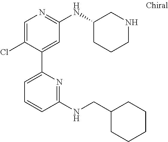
C1=C(Cl)C(C2=CC=CC(NCC3CCCCC3)=N2)=CC(NC2CCCNC2)=N1
